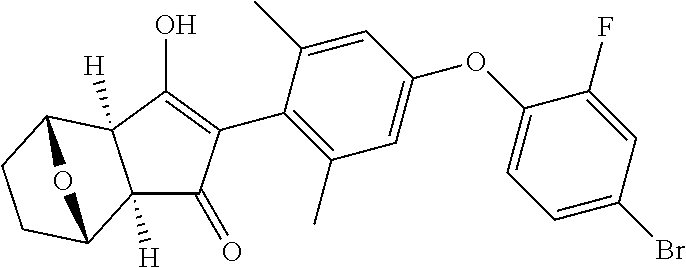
C12([H])C(=O)C(C3=C(C)C=C(OC4=CC=C(Br)C=C4F)C=C3C)=C(O)C1([H])C1CCC2O1
